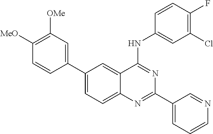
C1([OMe])=C([MeO])C=CC(C2=CC=C3C(=C2)C(NC2=CC(Cl)=C(F)C=C2)=NC(C2=CC=CN=C2)=N3)=C1
